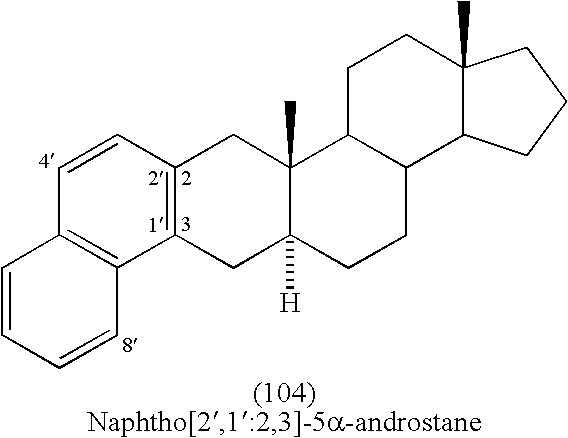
C1=CC=CC2=C1C=CC1=C2CC2([H])C(C)(C1)C1C(CC2)C2C(C)(CC1)CCC2
